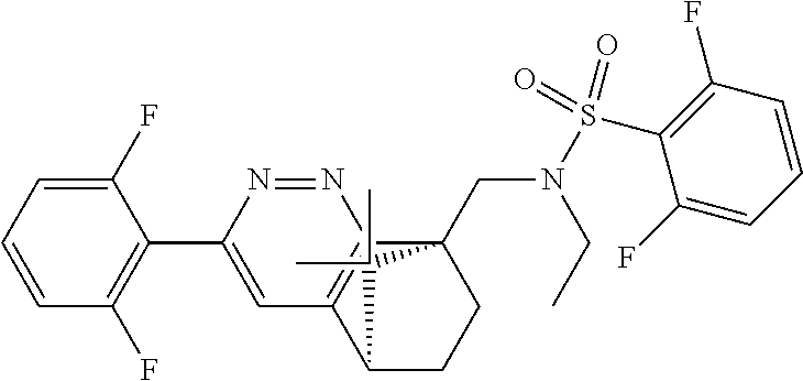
C1(F)=CC=CC(F)=C1C1=CC2=C(N=N1)C1(CN(S(C3=C(F)C=CC=C3F)(=O)=O)CC)CCC2C1(C)C
